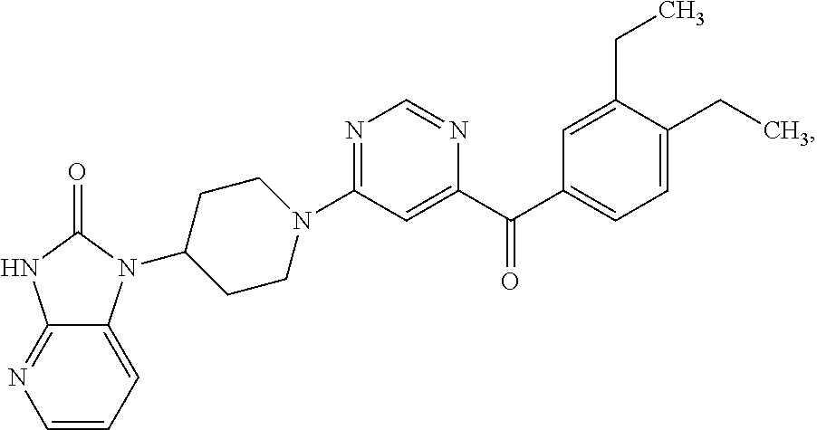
N1=C(N2CCC(N3C4=CC=CN=C4NC3=O)CC2)C=C(C(C2=CC=C(CC)C(CC)=C2)=O)N=C1
